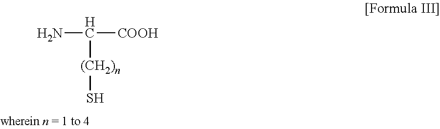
NC([COOH])[(CH2)n]S
